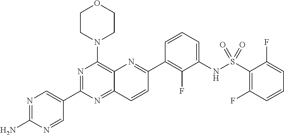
N1=C(N)N=CC(C2=NC(N3CCOCC3)=C3C(=N2)C=CC(C2=C(F)C(NS(=O)(=O)C4=C(F)C=CC=C4F)=CC=C2)=N3)=C1
